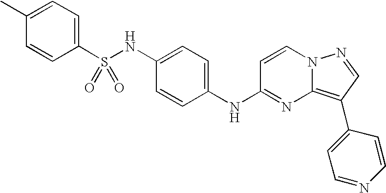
C1(C)=CC=C(S(NC2=CC=C(NC3=NC4=C(C5=CC=NC=C5)C=NN4C=C3)C=C2)(=O)=O)C=C1
